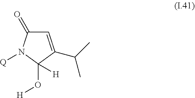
C1=C(C(C)C)C(O[H])([H])N([Q])C1=O
